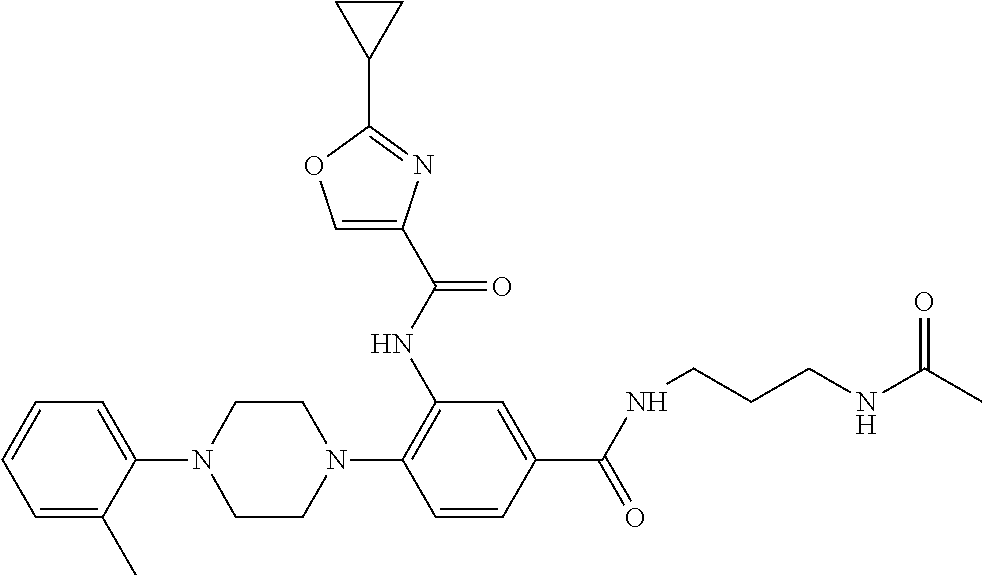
C1(N2CCN(C3=C(NC(=O)C4=COC(C5CC5)=N4)C=C(C(=O)NCCCNC(C)=O)C=C3)CC2)=CC=CC=C1C
